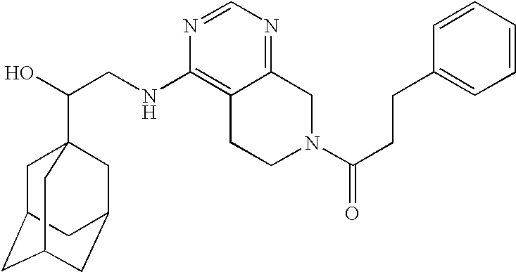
C(CNC1=C2C(=NC=N1)CN(C(=O)CCC1=CC=CC=C1)CC2)(O)C12CC3CC(CC(C1)C3)C2
